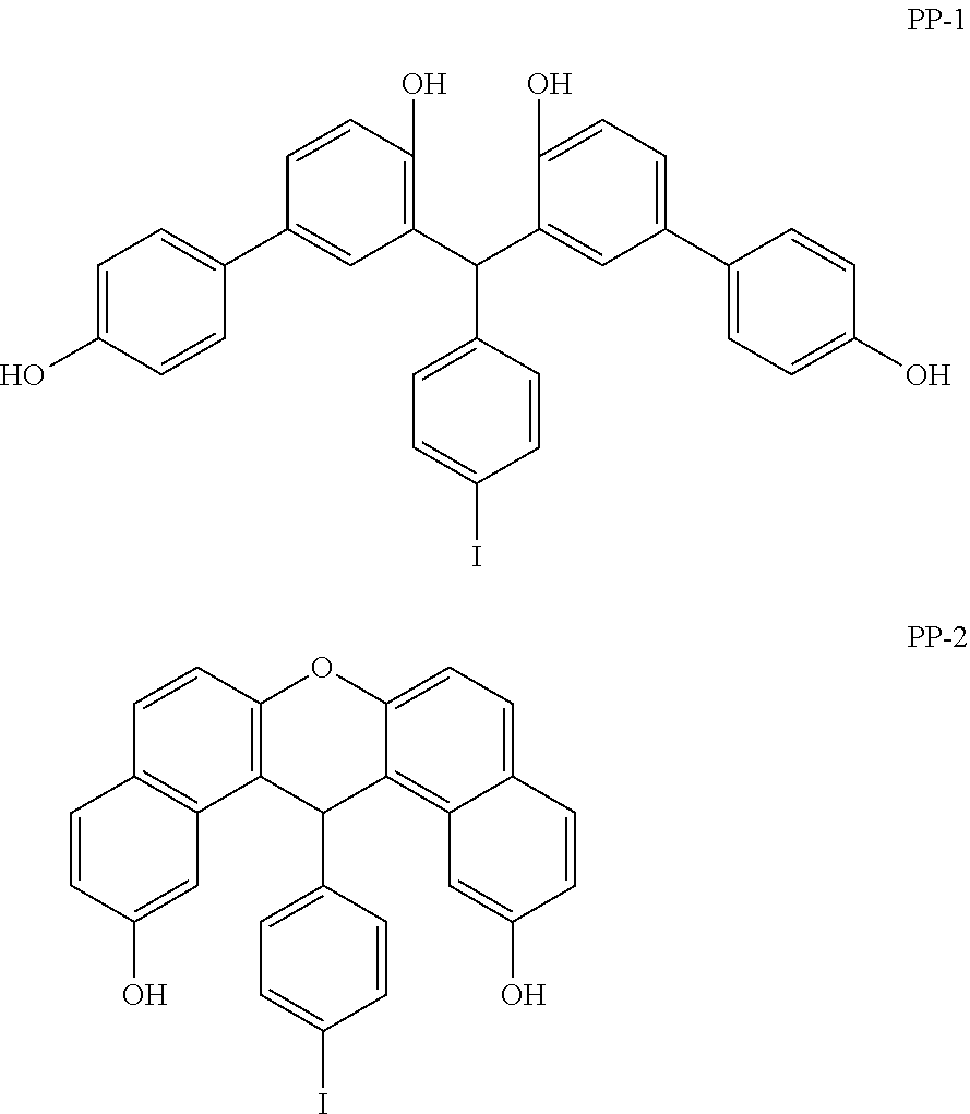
C1=C(I)C=CC(C2C3=C(C=CC4=C3C=C(O)C=C4)OC3=CC=C4C=CC(O)=CC4=C23)=C1.C(C1=CC=C(I)C=C1)(C1=C(O)C=CC(C2=CC=C(O)C=C2)=C1)C1=CC(C2=CC=C(O)C=C2)=CC=C1O
